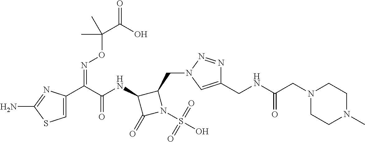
C1=C(C(C(NC2C(=O)N(S(O)(=O)=O)C2CN2C=C(CNC(CN3CCN(C)CC3)=O)N=N2)=O)=NOC(C(=O)O)(C)C)N=C(N)S1
